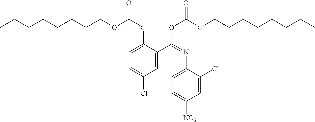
C1=C(C(=NC2=CC=C([NO2])C=C2Cl)OC(OCCCCCCCC)=O)C(OC(=O)OCCCCCCCC)=CC=C1Cl
